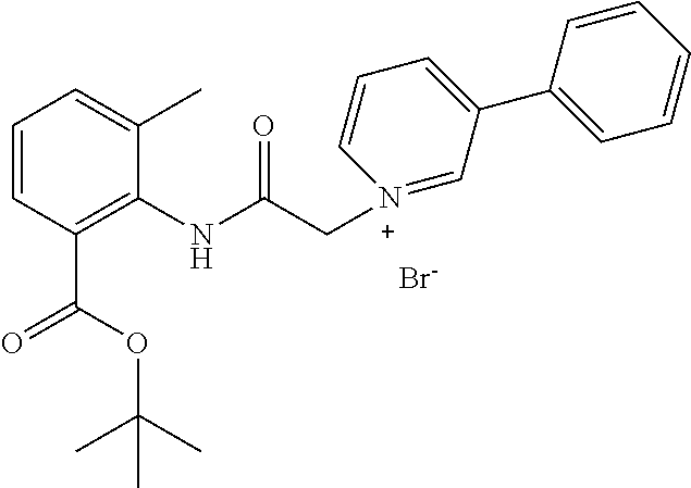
C1=CC(C(OC(C)(C)C)=O)=C(NC(C[N+]2=CC(C3=CC=CC=C3)=CC=C2)=O)C(C)=C1.[Br-]
